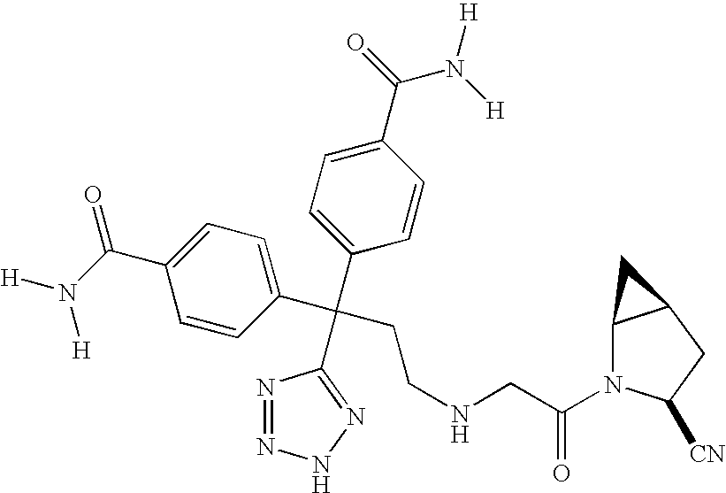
N1=NNN=C1C(CCNCC(=O)N1C2C(CC1[CN])C2)(C1=CC=C(C(=O)N([H])[H])C=C1)C1=CC=C(C(N([H])[H])=O)C=C1
